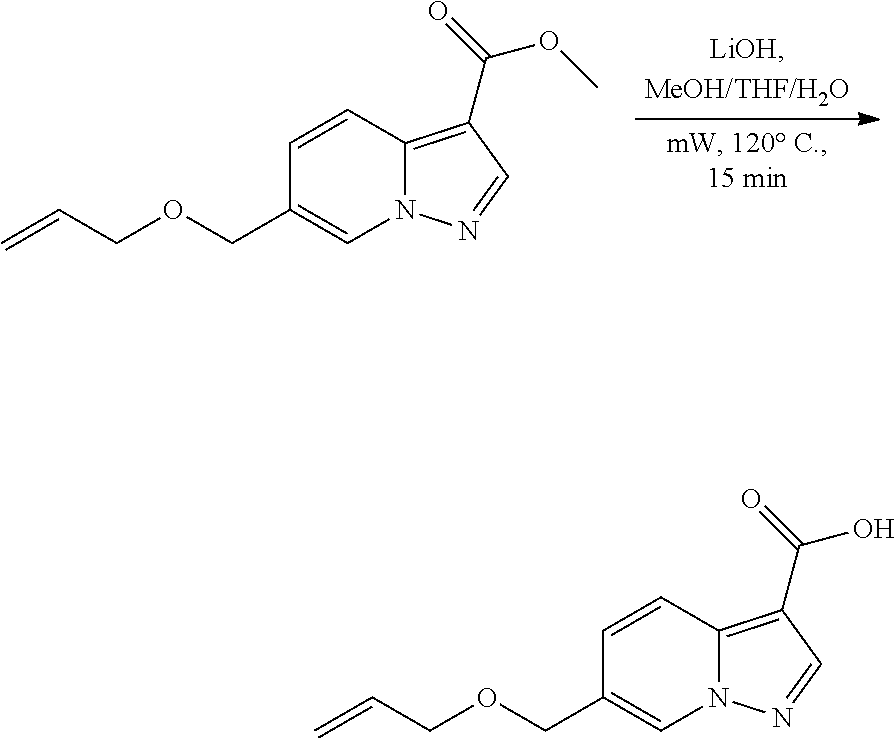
C1=CC2=C(C(OC)=O)C=NN2C=C1COCC=C.C1=CC2=C(C(O)=O)C=NN2C=C1COCC=C
